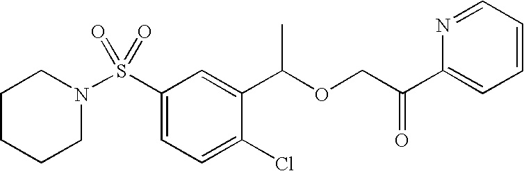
C1CCCN(S(C2=CC=C(Cl)C(C(OCC(C3=CC=CC=N3)=O)C)=C2)(=O)=O)C1
